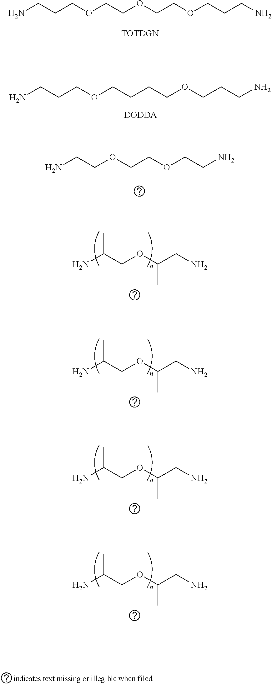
NC(COC(CN)C)C.NC(COC(CN)C)C.NC(COC(CN)C)C.NC(COC(CN)C)C.NCCCOCCOCCOCCCN.NCCCOCCCCOCCCN.[DODDA].NCCOCCOCCN
